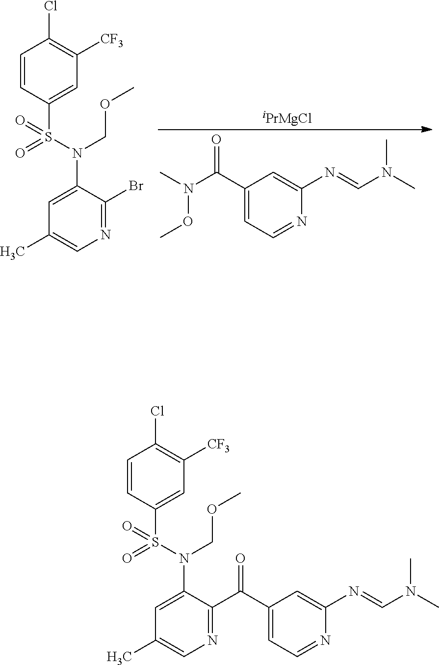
[iPrMgCl].CN(OC)C(C1=CC=NC(N=CN(C)C)=C1)=O.C1=CC(S(N(COC)C2=CC(C)=CN=C2Br)(=O)=O)=CC([CF3])=C1Cl.C1=CC(S(N(COC)C2=CC(C)=CN=C2C(C2=CC=NC(N=CN(C)C)=C2)=O)(=O)=O)=CC([CF3])=C1Cl
